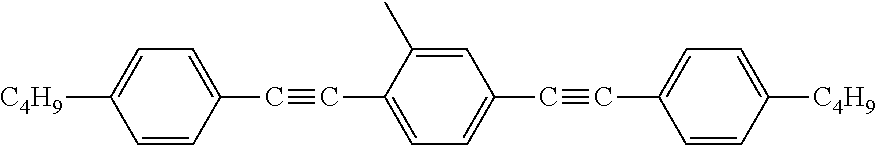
[C4H9]C1=CC=C(C#CC2=CC=C(C#CC3=CC=C([C4H9])C=C3)C=C2C)C=C1
